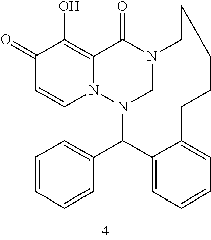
N12CN(C(C3=CC=CC=C3)C3=CC=CC=C3CCCCC1)N1C=CC(=O)C(O)=C1C2=O
